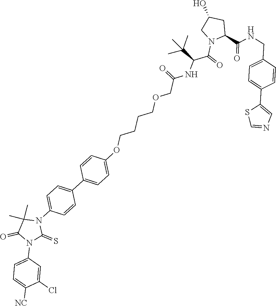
C1=C(N2C(=S)N(C3=CC=C(C4=CC=C(OCCCCOCC(=O)NC(C(=O)N5CC(O)CC5C(NCC5=CC=C(C6=CN=CS6)C=C5)=O)C(C)(C)C)C=C4)C=C3)C(C)(C)C2=O)C=C(Cl)C([NC])=C1
